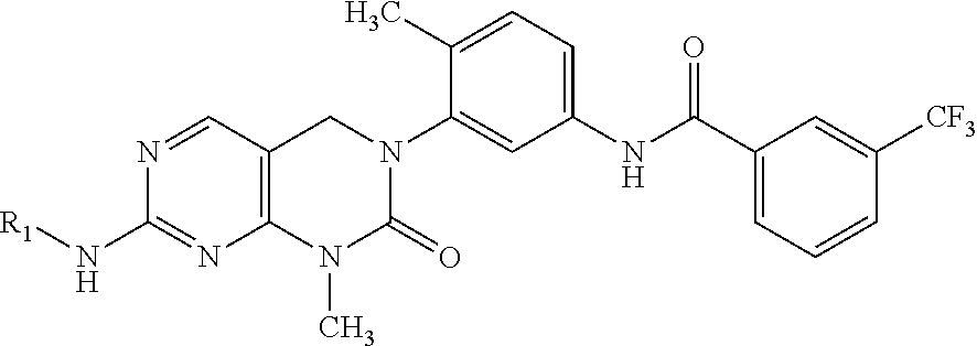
N1=CC2=C(N=C1N[R1])N(C)C(=O)N(C1=CC(NC(C3=CC=CC([CF3])=C3)=O)=CC=C1C)C2
